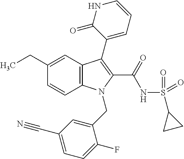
C1(CC)=CC2=C(C=C1)N(CC1=CC(C#N)=CC=C1F)C(C(NS(C1CC1)(=O)=O)=O)=C2C1=CC=CNC1=O
